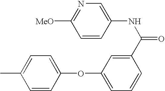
C1=CC(OC2=CC=CC(C(NC3=CN=C([MeO])C=C3)=O)=C2)=CC=C1C
